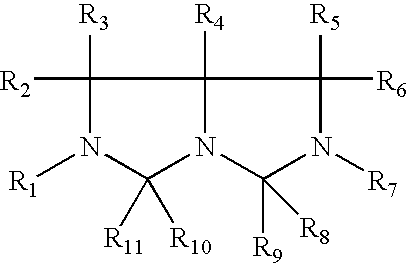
C1([R3])([R2])N([R1])C([R11])([R10])N2C1([R4])C([R5])([R6])N([R7])C2([R9])[R8]
